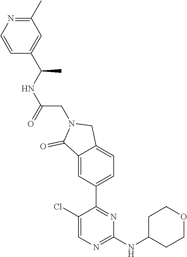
C1(Cl)=CN=C(NC2CCOCC2)N=C1C1=CC=C2C(=C1)C(=O)N(CC(NC(C1=CC(C)=NC=C1)C)=O)C2
